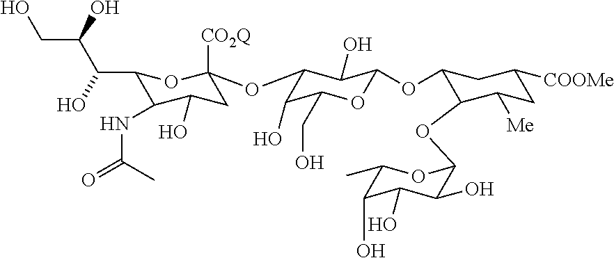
C1(C(C(CO)O)O)C(NC(=O)C)C(O)CC([CO2Q])(OC2C(O)C(CO)OC(OC3C(OC4C(O)C(O)C(O)C(C)O4)C([Me])CC([COOMe])C3)C2O)O1
